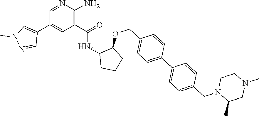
C1=NC(N)=C(C(=O)NC2CCCC2OCC2=CC=C(C3=CC=C(CN4C(C)CN(C)CC4)C=C3)C=C2)C=C1C1=CN(C)N=C1
